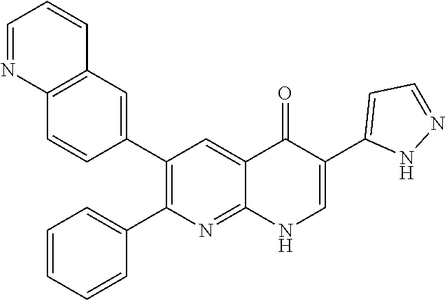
C12=C(C=C(C3=C(C4=CC=CC=C4)N=C4C(=C3)C(=O)C(C3=CC=NN3)=CN4)C=C1)C=CC=N2
